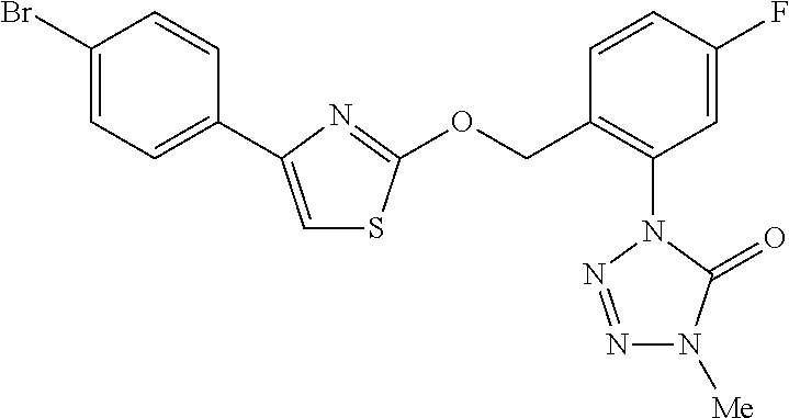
[Me]N1N=NN(C2=C(COC3=NC(C4=CC=C(Br)C=C4)=CS3)C=CC(F)=C2)C1=O
